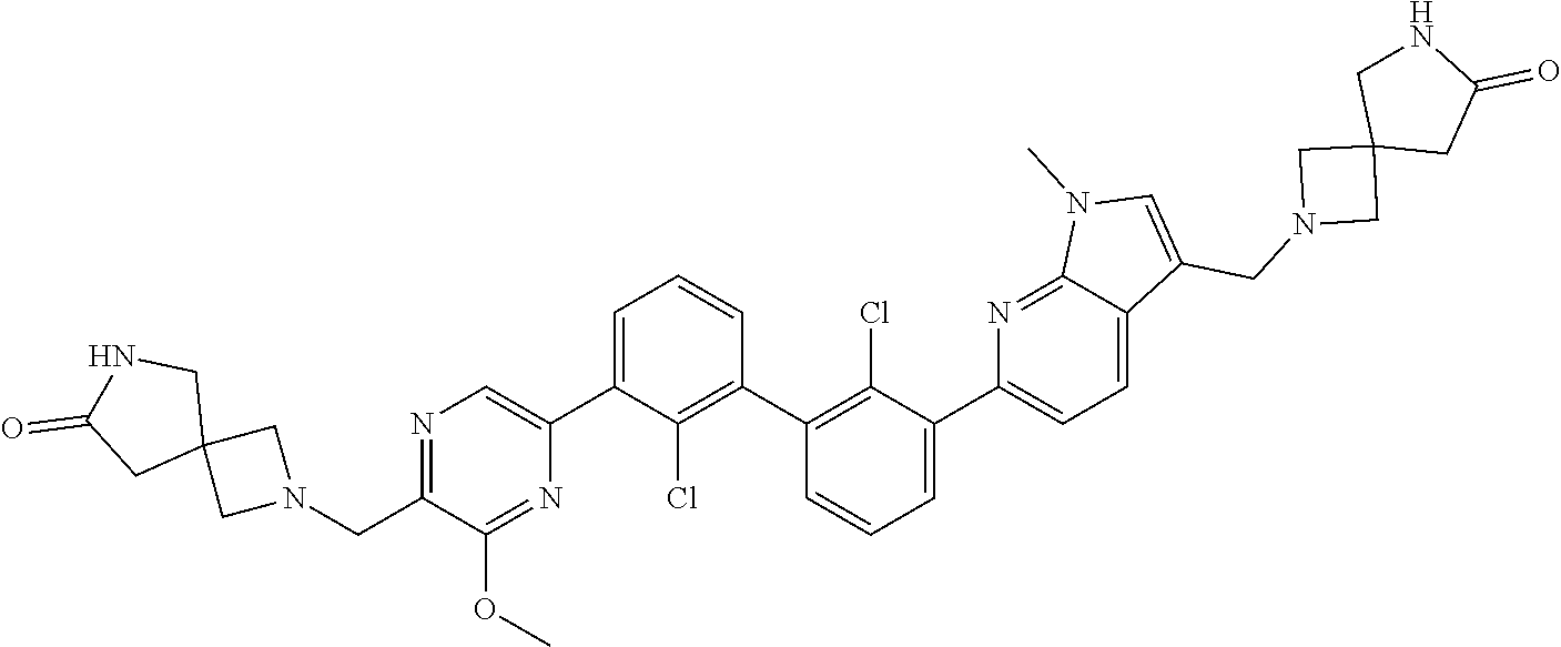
N1=C(CN2CC3(C2)CNC(=O)C3)C(OC)=NC(C2=CC=CC(C3=C(Cl)C(C4=CC=C5C(=N4)N(C)C=C5CN4CC5(C4)CC(=O)NC5)=CC=C3)=C2Cl)=C1
